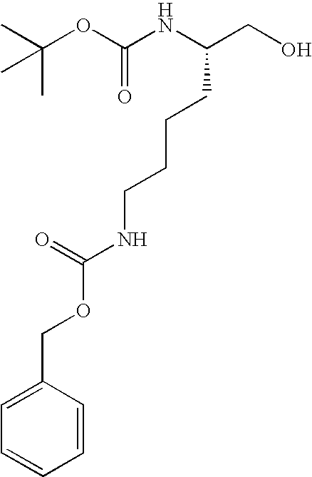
C(OC(NC(CO)CCCCNC(=O)OCC1=CC=CC=C1)=O)(C)(C)C
